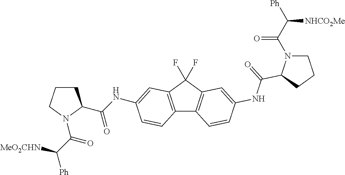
C1CCN(C(C([MeO2CHN])[Ph])=O)C1C(NC1=CC2=C(C3=C(C2(F)F)C=C(NC(=O)C2N(C(C([Ph])[NHCO2Me])=O)CCC2)C=C3)C=C1)=O
